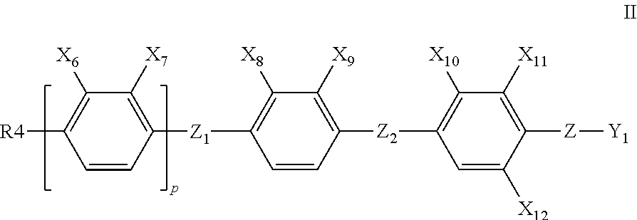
C1=CC([Z1]C2=C([X8])C([X9])=C([Z2]C3=C([X10])C([X11])=C([Z][Y1])C([X12])=C3)C=C2)=C([X7])C([X6])=C1[R4]
